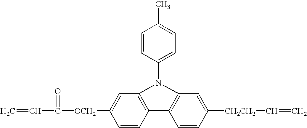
C=CC([OCH2]C1=CC2=C(C=C1)C1=C(C=C([CH2CH2]C=C)C=C1)N2C1=CC=C(C)C=C1)=O
